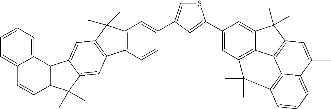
S1C=C(C2=CC3=C(C=C2)C2=C(C3(C)C)C=C3C(=C2)C(C)(C)C2=C3C3=CC=CC=C3C=C2)C=C1C1=CC2=C3C(=C1)C(C)(C)C1=C3C3=C(C=CC=C3C(C)=C1)C2(C)C
